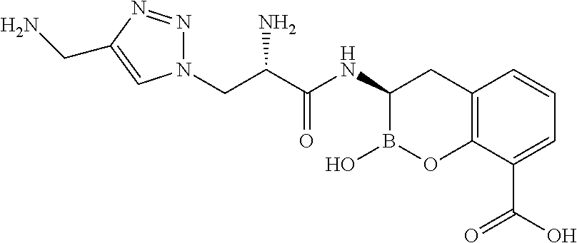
C12=C(C(C(O)=O)=CC=C1)OB(O)C(NC(C(CN1N=NC(CN)=C1)N)=O)C2
